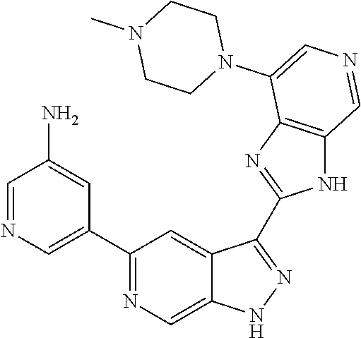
C1(C2=CN=CC(N)=C2)=NC=C2C(=C1)C(C1=NC3=C(N1)C=NC=C3N1CCN(C)CC1)=NN2
